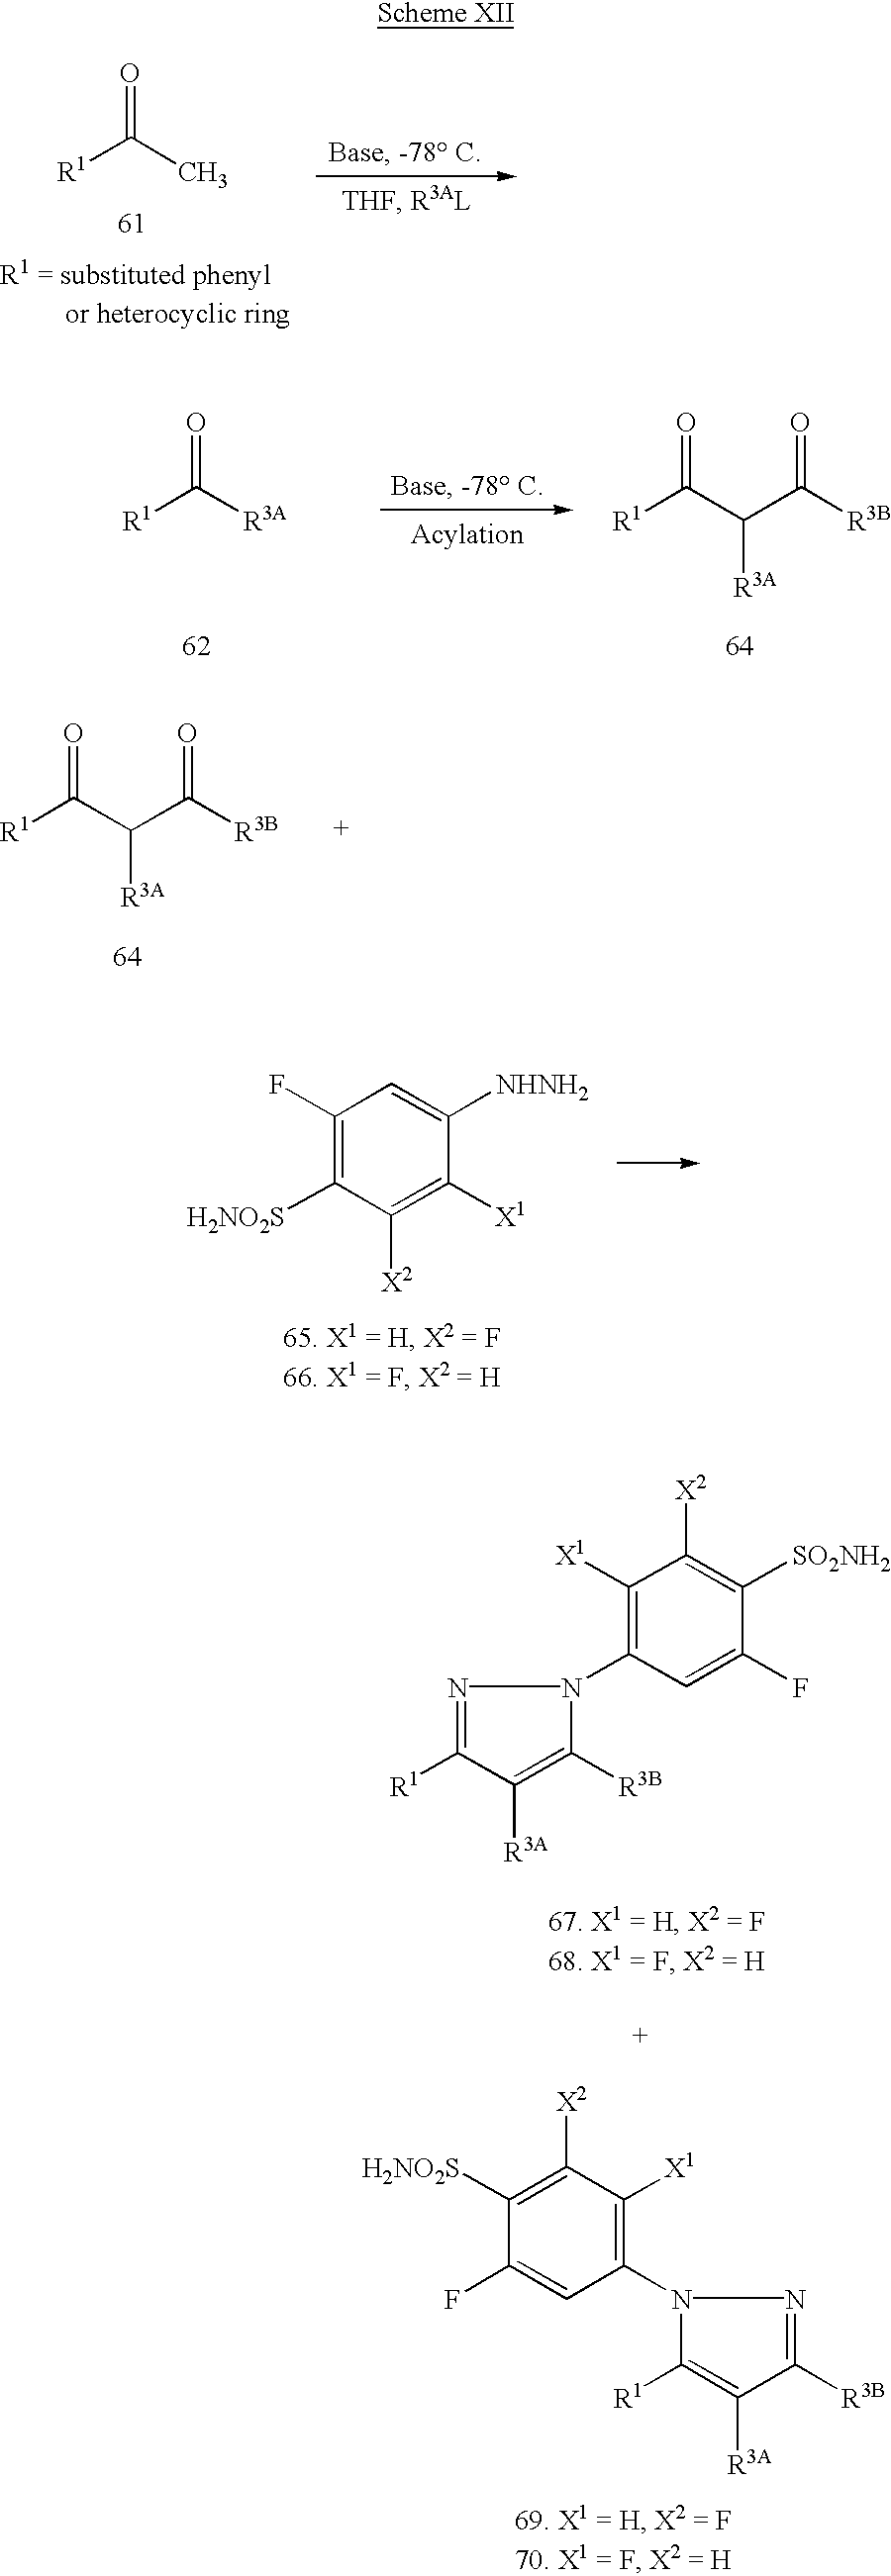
[R1]C(C)=O.[R1]C([R3A])=O.[R1]C(C(C([R3B])=O)[R3A])=O.[R1]C(C(C([R3B])=O)[R3A])=O.C1(F)=C([H2NO2S])C([X2])=C([X1])C([NHNH2])=C1.C1([X1])=C(N2C([R3B])=C([R3A])C([R1])=N2)C=C(F)C([SO2NH2])=C1[X2].C1([X1])=C(N2C([R1])=C([R3A])C([R3B])=N2)C=C(F)C([H2NO2S])=C1[X2]
